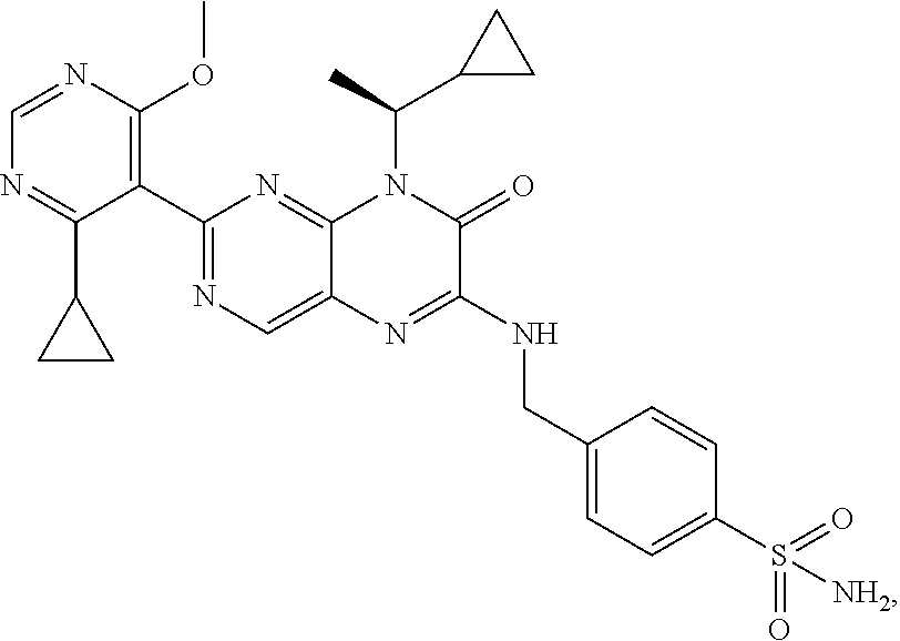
C1(C2=NC=C3C(=N2)N(C(C)C2CC2)C(=O)C(NCC2=CC=C(S([NH2])(=O)=O)C=C2)=N3)=C(OC)N=CN=C1C1CC1
